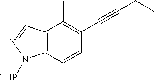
C12=C(C=CC(C#CCC)=C1C)N([THP])N=C2
